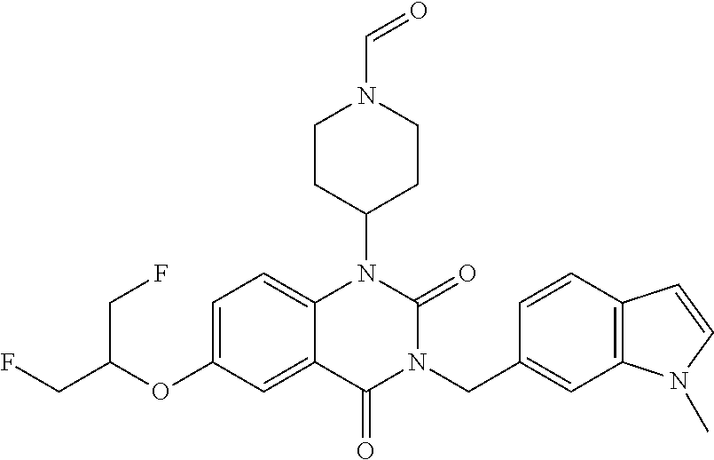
C1=C(OC(CF)CF)C=C2C(=C1)N(C1CCN(C=O)CC1)C(=O)N(CC1=CC3=C(C=C1)C=CN3C)C2=O
